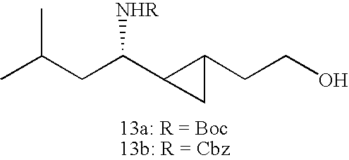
CC(CC(C1C(CCO)C1)[NHR])C
